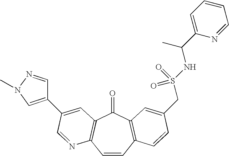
C1=CC2=C(C(=O)C3=C1N=CC(C1=CN(C)N=C1)=C3)C=C(CS(NC(C1=CC=CC=N1)C)(=O)=O)C=C2
